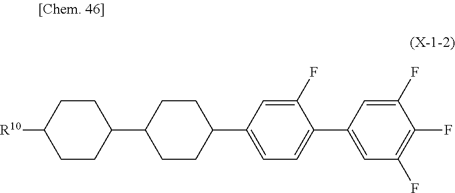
C1CC(C2CCC(C3=CC=C(C4=CC(F)=C(F)C(F)=C4)C(F)=C3)CC2)CCC1[R10]
